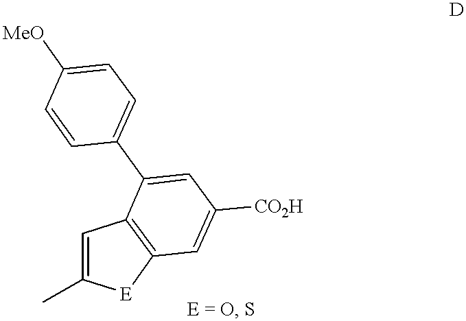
C1=C(C)[E]C2=C1C(C1=CC=C([MeO])C=C1)=CC([CO2H])=C2
